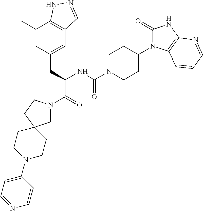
C1(C)=CC(CC(C(=O)N2CC3(CC2)CCN(C2=CC=NC=C2)CC3)NC(N2CCC(N3C(=O)NC4=C3C=CC=N4)CC2)=O)=CC2=C1NN=C2
